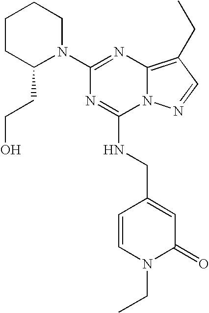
C1(N2CCCCC2CCO)=NC2=C(CC)C=NN2C(NCC2=CC(=O)N(CC)C=C2)=N1
